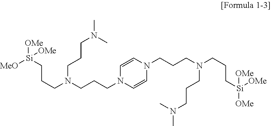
C(CN(CCCN1C=CN(CCCN(CCC[Si]([OMe])([OMe])[OMe])CCCN(C)C)C=C1)CCCN(C)C)C[Si]([MeO])([OMe])[OMe]
